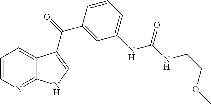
C1=CN=C2C(=C1)C(C(=O)C1=CC(NC(NCCOC)=O)=CC=C1)=CN2
